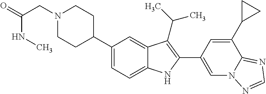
N1(CC(NC)=O)CCC(C2=CC=C3C(=C2)C(C(C)C)=C(C2=CN4C(=NC=N4)C(C4CC4)=C2)N3)CC1
